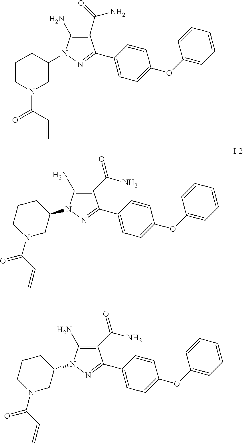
C1CN(C(=O)C=C)CC(N2C(N)=C(C(=O)N)C(C3=CC=C(OC4=CC=CC=C4)C=C3)=N2)C1.C1CN(C(=O)C=C)CC(N2C(N)=C(C(=O)N)C(C3=CC=C(OC4=CC=CC=C4)C=C3)=N2)C1.C1CN(C(=O)C=C)CC(N2C(N)=C(C(=O)N)C(C3=CC=C(OC4=CC=CC=C4)C=C3)=N2)C1
